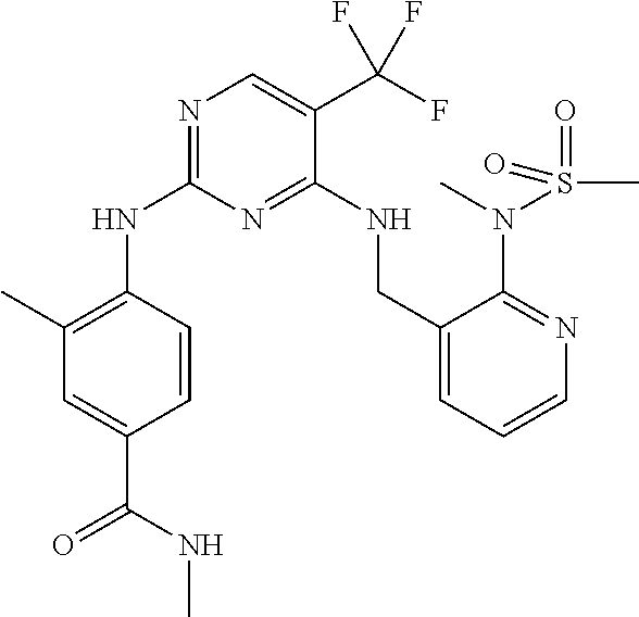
C1=CC(NC2=NC=C(C(F)(F)F)C(NCC3=CC=CN=C3N(S(C)(=O)=O)C)=N2)=C(C)C=C1C(NC)=O
